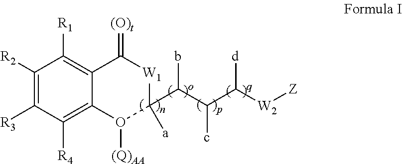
C1([R2])=C([R3])C([R4])=C2C(=C1[R1])C(=[(O)t])[W1]C(C(C(C([W2][Z])[d])c)b)([a])O2[(Q)AA]
